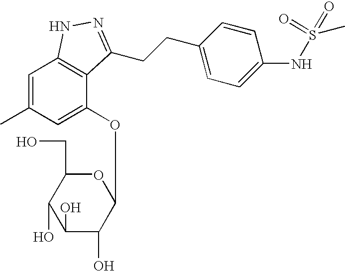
C1(O)C(O)C(OC2=CC(C)=CC3=C2C(CCC2=CC=C(NS(=O)(=O)C)C=C2)=NN3)OC(CO)C1O
